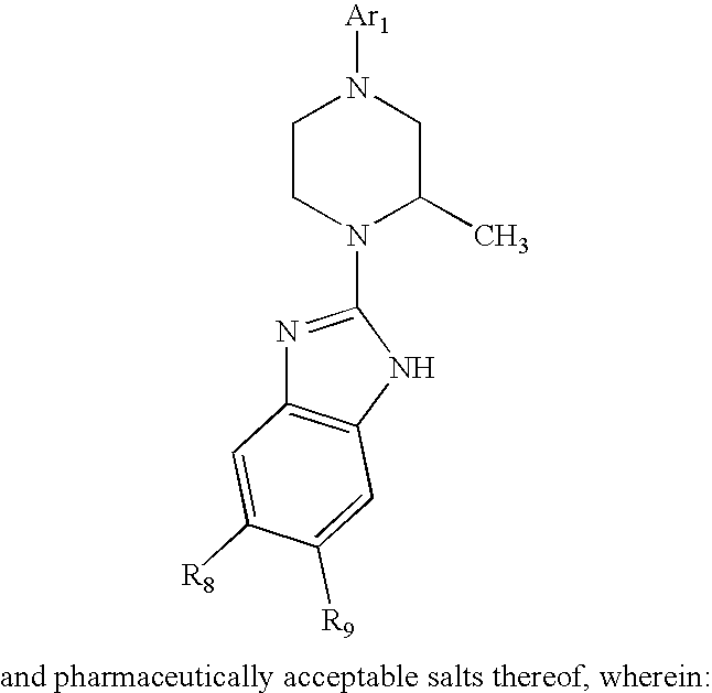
[Ar1]N1CCN(C2=NC3=C(N2)C=C([R9])C([R8])=C3)C(C)C1
